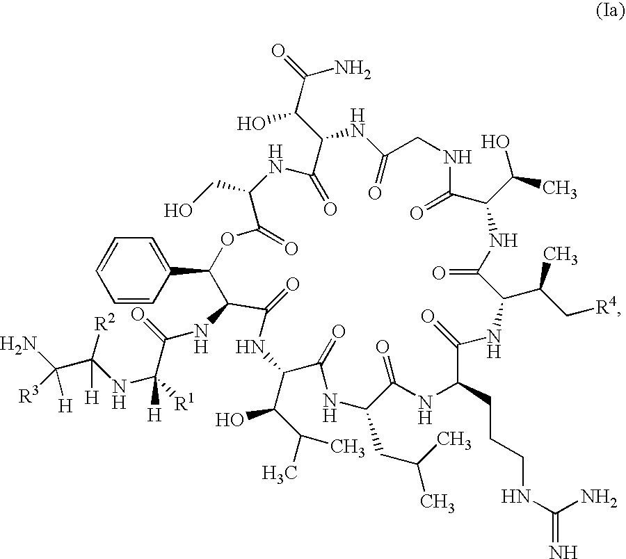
C1=CC=CC(C2C(NC(=O)C([R1])(NC(C(N)([R3])[H])([H])[R2])[H])C(=O)NC(C(C(C)C)O)C(=O)NC(CC(C)C)C(=O)NC(CCCNC(=N)N)C(=O)NC(C(C[R4])C)C(=O)NC(C(C)O)C(=O)NCC(=O)NC(C(C(=O)N)O)C(=O)NC(CO)C(=O)O2)=C1
